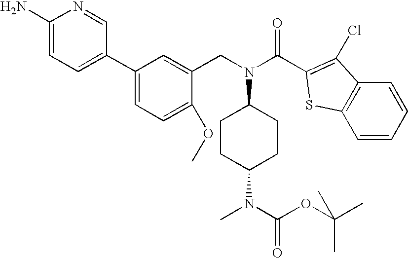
C1(N)=CC=C(C2=CC=C(OC)C(CN(C3CCC(N(C)C(OC(C)(C)C)=O)CC3)C(C3=C(Cl)C4=C(S3)C=CC=C4)=O)=C2)C=N1
